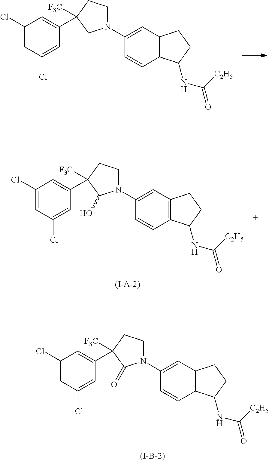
C1(Cl)=CC(Cl)=CC(C2([F3C])CCN(C3=CC4=C(C=C3)C(NC([C2H5])=O)CC4)C2)=C1.C1(Cl)=CC(Cl)=CC(C2([F3C])CCN(C3=CC4=C(C=C3)C(NC([C2H5])=O)CC4)C2O)=C1.C1(Cl)=CC(Cl)=CC(C2([F3C])CCN(C3=CC4=C(C=C3)C(NC([C2H5])=O)CC4)C2=O)=C1
